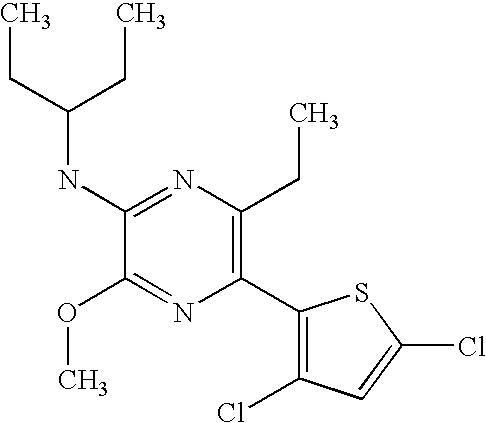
C1(NC(CC)CC)=NC(CC)=C(C2=C(Cl)C=C(Cl)S2)N=C1OC
